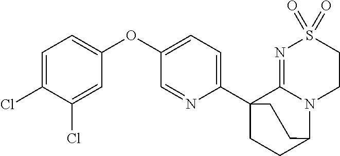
C1=C(Cl)C(Cl)=CC(OC2=CC=C(C34CCC(N5C3=NS(=O)(=O)CC5)CC4)N=C2)=C1
